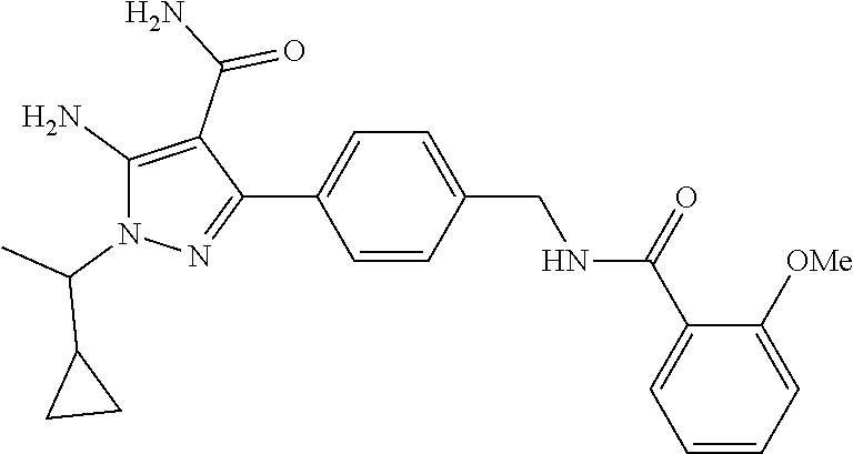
C1=CC=C([OMe])C(C(NCC2=CC=C(C3=NN(C(C4CC4)C)C(N)=C3C(N)=O)C=C2)=O)=C1
